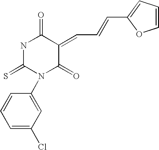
N1C(=S)N(C2=CC(Cl)=CC=C2)C(=O)C(=CC=CC2=CC=CO2)C1=O
